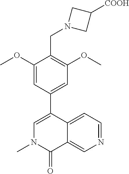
N1(C)C(=O)C2=CN=CC=C2C(C2=CC(OC)=C(CN3CC([COOH])C3)C(OC)=C2)=C1
